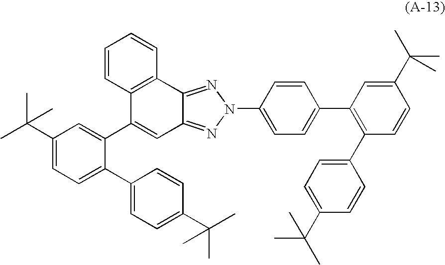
C1(C(C)(C)C)=CC=C(C2=CC=C(C(C)(C)C)C=C2)C(C2=CC3=NN(C4=CC=C(C5=C(C6=CC=C(C(C)(C)C)C=C6)C=CC(C(C)(C)C)=C5)C=C4)N=C3C3=C2C=CC=C3)=C1
